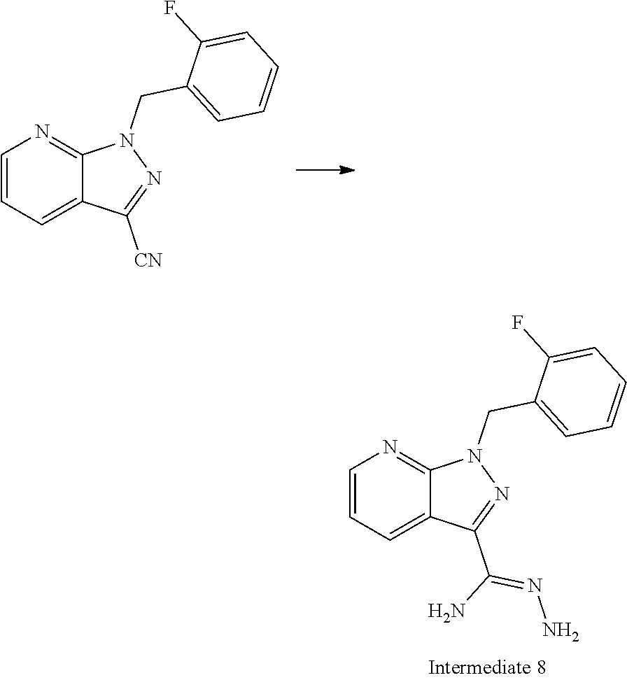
C1=CC=C2C(=N1)N(CC1=CC=CC=C1F)N=C2C(N)=NN.C1=CC=C2C(=N1)N(CC1=CC=CC=C1F)N=C2[CN]
